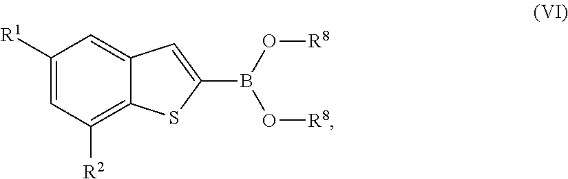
C1([R1])=CC([R2])=C2C(=C1)C=C(B(O[R8])O[R8])S2
